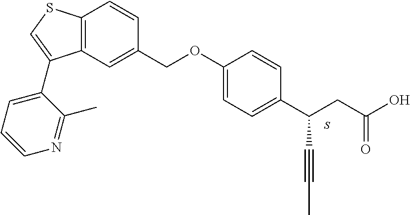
C12=C(C=C(COC3=CC=C(C(CC(O)=O)C#CC)C=C3)C=C1)C(C1=CC=CN=C1C)=CS2.S
